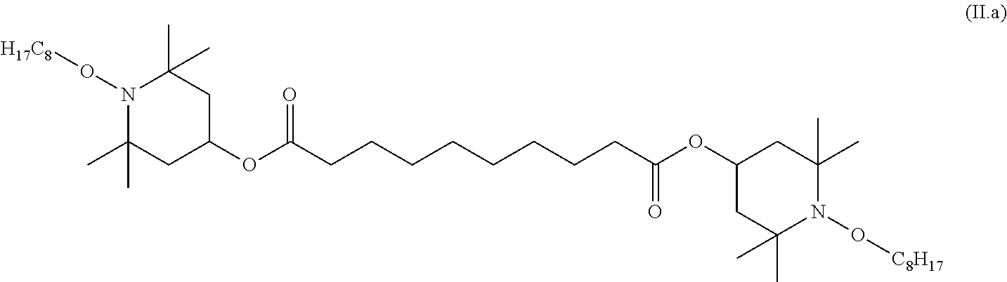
O(C(CCCCCCCCC(OC1CC(C)(C)N(O[C8H17])C(C)(C)C1)=O)=O)C1CC(C)(C)N(O[H17C8])C(C)(C)C1
